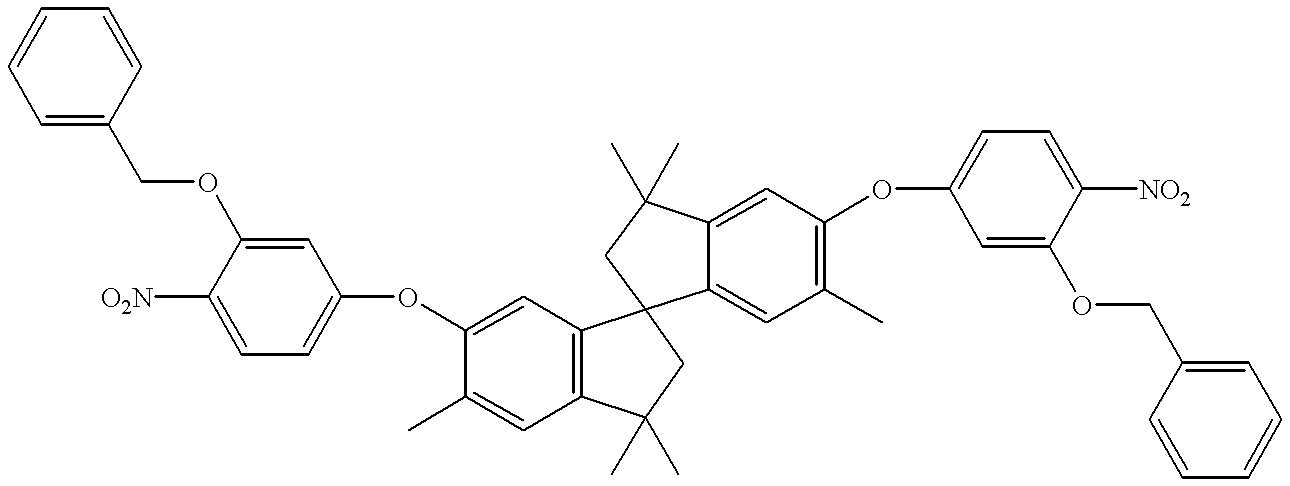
C1=C(COC2=CC(OC3=CC4=C(C=C3C)C(C)(C)CC43C4=CC(C)=C(OC5=CC=C([NO2])C(OCC6=CC=CC=C6)=C5)C=C4C(C)(C)C3)=CC=C2[O2N])C=CC=C1
